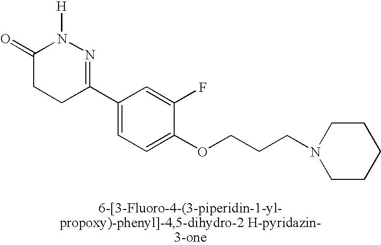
C1(=O)CCC(C2=CC=C(OCCCN3CCCCC3)C(F)=C2)=NN1[H]
